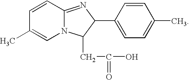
N12C(=NC(C3=CC=C(C)C=C3)C1CC(O)=O)C=CC(C)=C2
